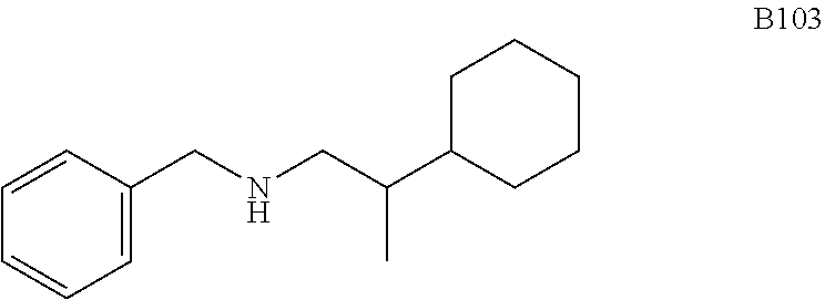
C1=C(CNCC(C2CCCCC2)C)C=CC=C1
